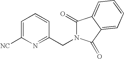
C1=C([NC])N=C(CN2C(=O)C3=CC=CC=C3C2=O)C=C1
